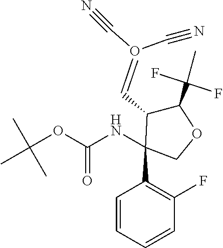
N(C(OC(C)(C)C)=O)C1(C2=C(F)C=CC=C2)C(C=O(C#N)C#N)C(C(C)(F)F)OC1
